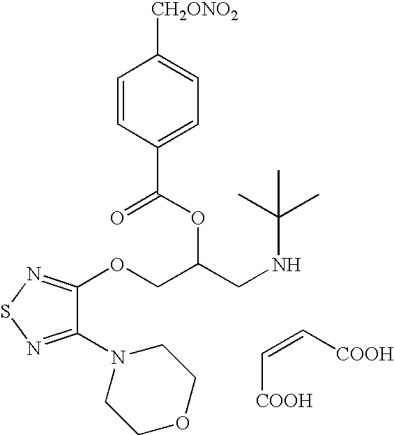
C1=CC(C(OC(COC2=NSN=C2N2CCOCC2)CNC(C)(C)C)=O)=CC=C1[CH2ONO2].C([COOH])=C[COOH]
